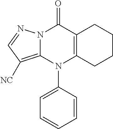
N12C(=C([NC])C=N1)N(C1=CC=CC=C1)C1=C(C2=O)CCCC1
